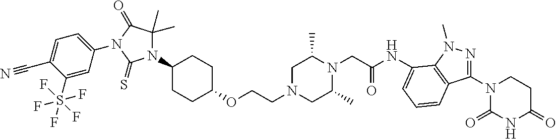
O(CCN1CC(C)N(CC(NC2=CC=CC3=C2N(C)N=C3N2C(=O)NC(=O)CC2)=O)C(C)C1)C1CCC(N2C(C)(C)C(=O)N(C3=CC=C(C#N)C(S(F)(F)(F)(F)F)=C3)C2=S)CC1
